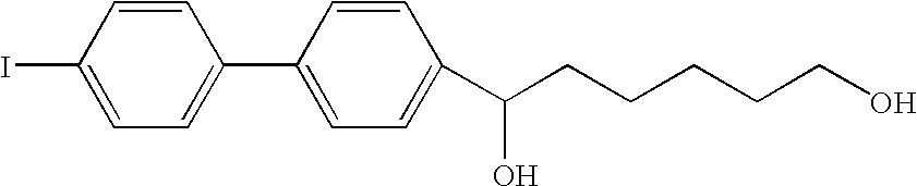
C1=CC(I)=CC=C1C1=CC=C(C(CCCCCO)O)C=C1
